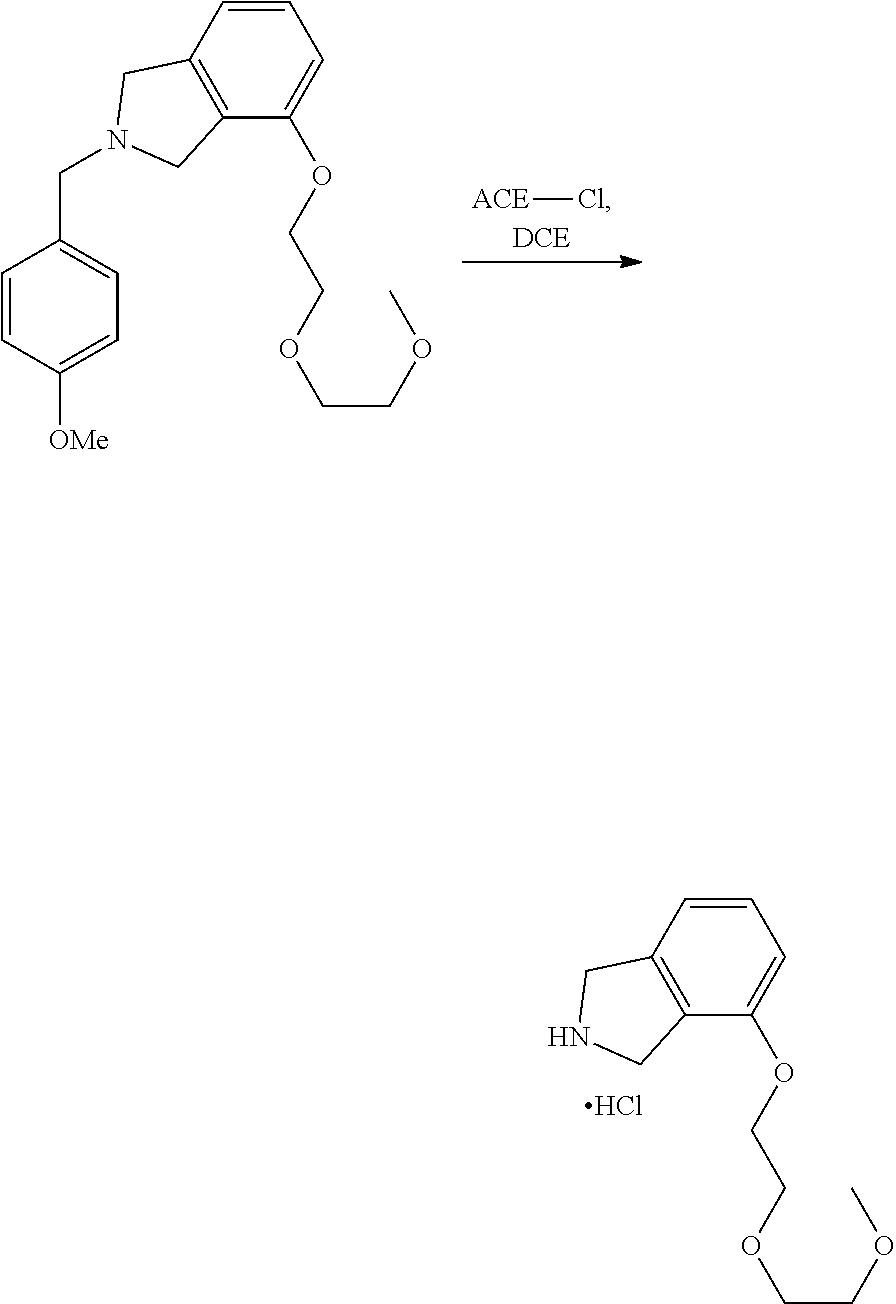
C1=CC([OMe])=CC=C1CN1CC2=C(C(OCCOCCOC)=CC=C2)C1.[ACE]Cl.C12=C(C=CC=C1OCCOCCOC)CNC2.Cl
